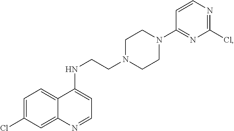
C1=C(Cl)C=C2C(=C1)C(NCCN1CCN(C3=NC(Cl)=NC=C3)CC1)=CC=N2
